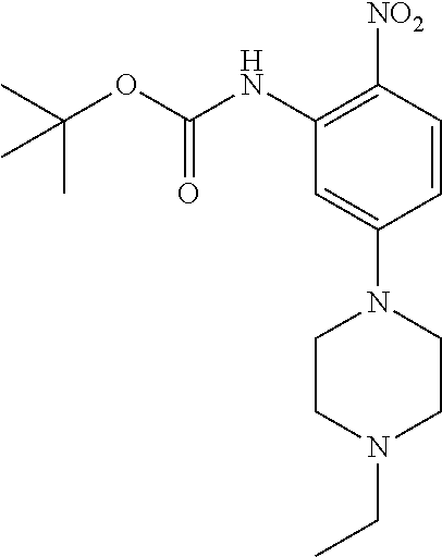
C1(NC(OC(C)(C)C)=O)=C([NO2])C=CC(N2CCN(CC)CC2)=C1
